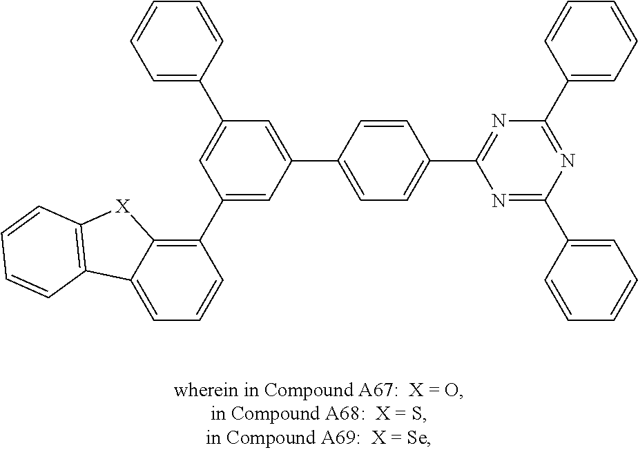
C1=C2C(=C(C3=CC(C4=CC=C(C5=NC(C6=CC=CC=C6)=NC(C6=CC=CC=C6)=N5)C=C4)=CC(C4=CC=CC=C4)=C3)C=C1)[X]C1=C2C=CC=C1
